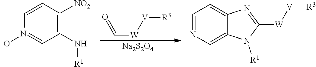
O=C[W][V][R3].[Na2S2O4].C1=CC([NO2])=C(N[R1])C=[N+]1[-O].C1=NC=C2C(=C1)N=C([W][V][R3])N2[R1]
